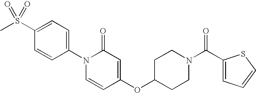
C1=C(S(C)(=O)=O)C=CC(N2C=CC(OC3CCN(C(=O)C4=CC=CS4)CC3)=CC2=O)=C1
